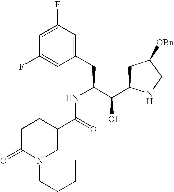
C1(F)=CC(F)=CC(CC(C(C2CC([OBn])CN2)O)NC(=O)C2CN(CCCC)C(=O)CC2)=C1
